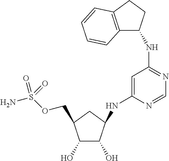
C1(O)C(COS(N)(=O)=O)CC(NC2=CC(NC3C4=C(CC3)C=CC=C4)=NC=N2)C1O
